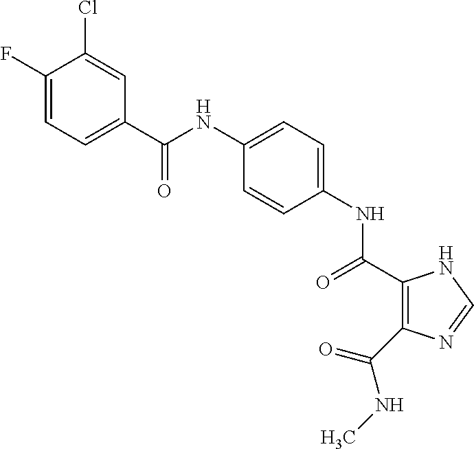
C(NC1=CC=C(NC(=O)C2=C(C(NC)=O)N=CN2)C=C1)(=O)C1=CC=C(F)C(Cl)=C1
